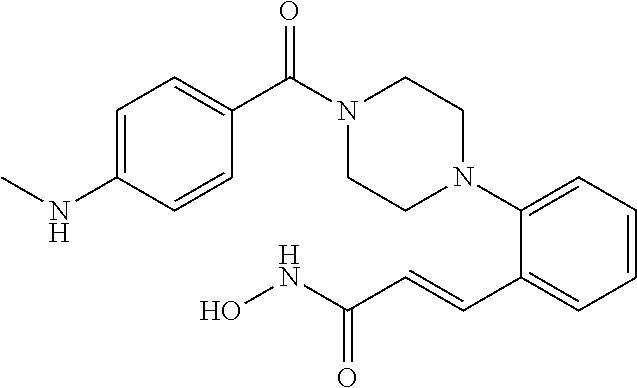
C1=CC(NC)=CC=C1C(N1CCN(C2=CC=CC=C2C=CC(NO)=O)CC1)=O
